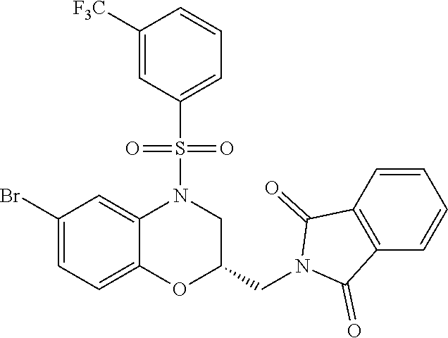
C1(Br)=CC=C2C(=C1)N(S(=O)(=O)C1=CC=CC([F3C])=C1)CC(CN1C(=O)C3=C(C1=O)C=CC=C3)O2
